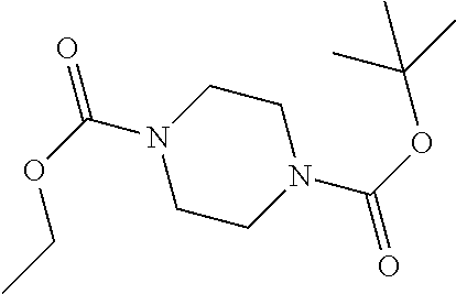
O=C(N1CCN(C(OCC)=O)CC1)OC(C)(C)C
